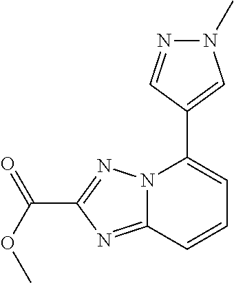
N1(C)N=CC(C2=CC=CC3=NC(C(=O)OC)=NN23)=C1
